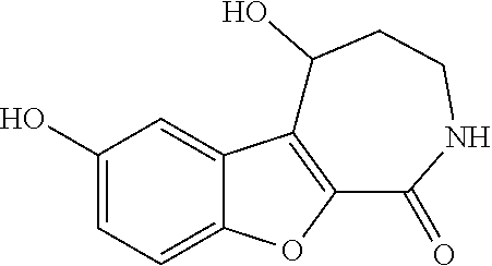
C1(O)=CC=C2C(=C1)C1=C(O2)C(=O)NCCC1O
